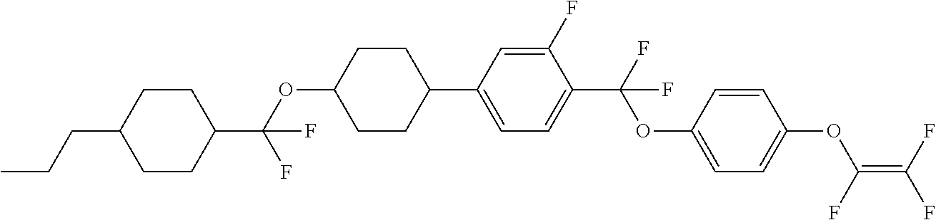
C1(C2CCC(OC(C3CCC(CCC)CC3)(F)F)CC2)=CC=C(C(F)(OC2=CC=C(OC(=C(F)F)F)C=C2)F)C(F)=C1
